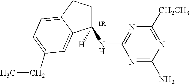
N1=C(N)N=C([CH2CH3])N=C1NC1([H])CCC2=CC=C(CC)C=C12
